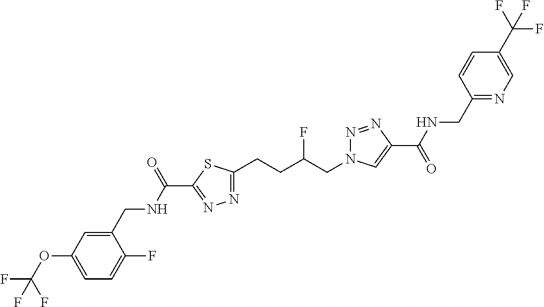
C1(C(NCC2=CC(OC(F)(F)F)=CC=C2F)=O)=NN=C(CCC(CN2N=NC(C(=O)NCC3=NC=C(C(F)(F)F)C=C3)=C2)F)S1
